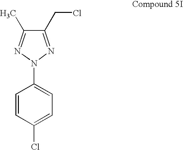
C1(CCl)=NN(C2=CC=C(Cl)C=C2)N=C1C
